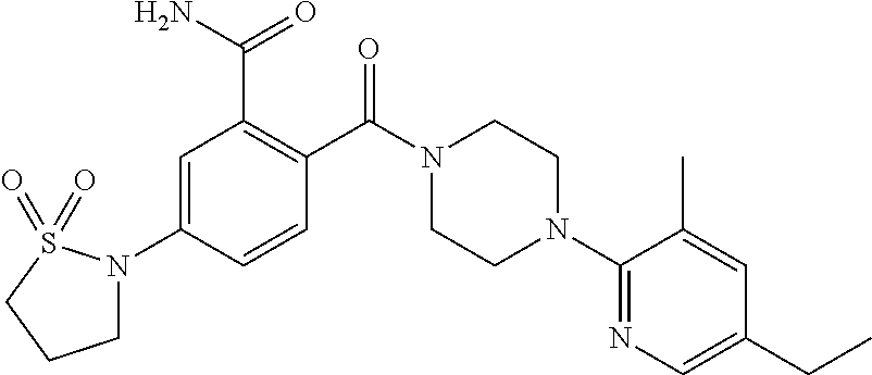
C1=C(N2CCCS2(=O)=O)C=CC(C(N2CCN(C3=NC=C(CC)C=C3C)CC2)=O)=C1C(N)=O
